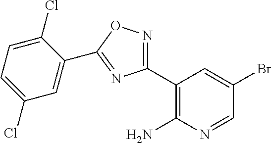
C1(C2=NOC(C3=CC(Cl)=CC=C3Cl)=N2)=C(N)N=CC(Br)=C1
